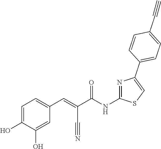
C1=C(O)C(O)=CC(C=C(C(NC2=NC(C3=CC=C(C#C)C=C3)=CS2)=O)C#N)=C1
